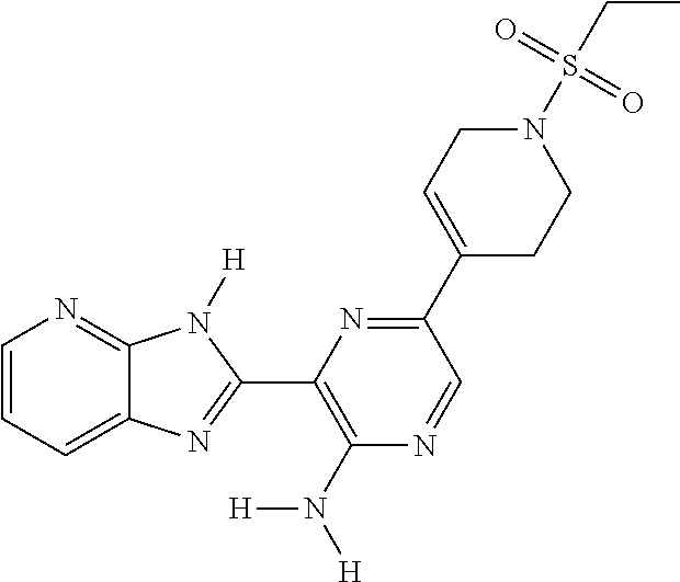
C1=CC=C2C(=N1)N([H])C(C1=C(N([H])[H])N=CC(C3=CCN(S(CC)(=O)=O)CC3)=N1)=N2
